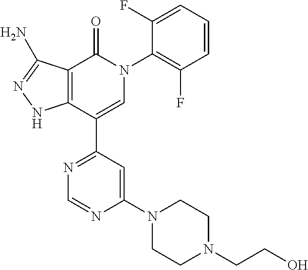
C12=C(C(C3=NC=NC(N4CCN(CCO)CC4)=C3)=CN(C3=C(F)C=CC=C3F)C1=O)NN=C2N
